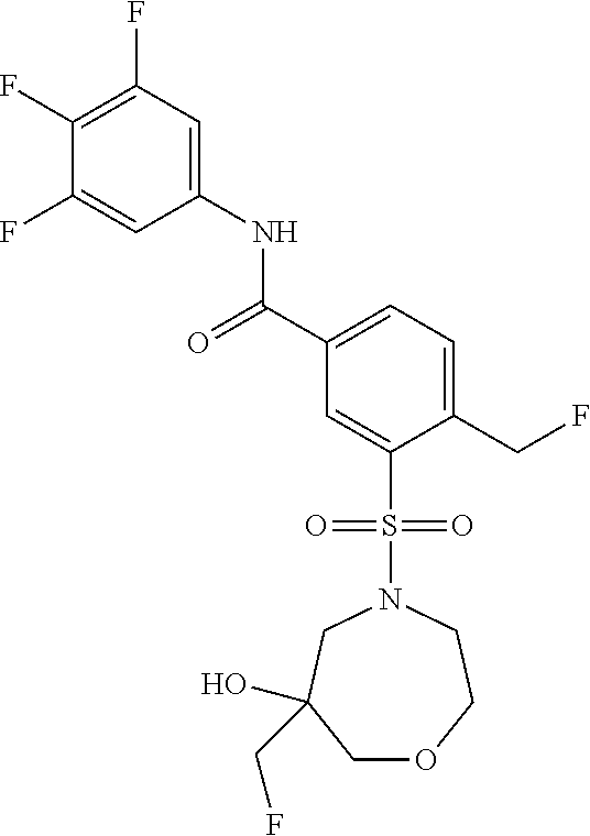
C1(F)=C(F)C=C(NC(C2=CC=C(CF)C(S(=O)(=O)N3CC(O)(CF)COCC3)=C2)=O)C=C1F
